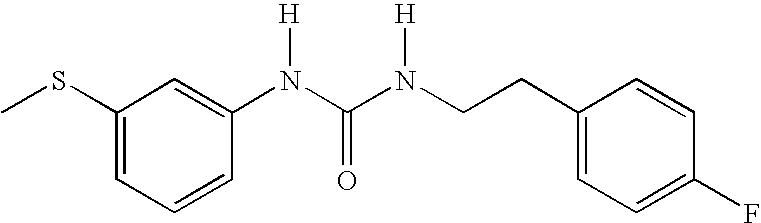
C1(SC)=CC=CC(N(C(N(CCC2=CC=C(F)C=C2)[H])=O)[H])=C1
